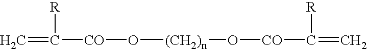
C=C([CO]O[(CH2)n]O[CO]C(=C)[R])[R]
